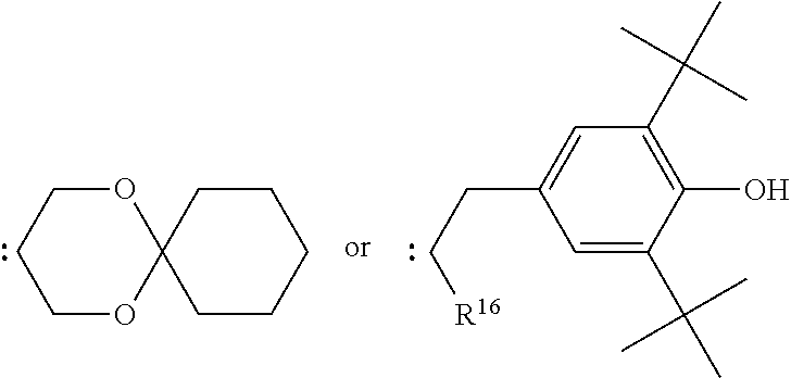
O1CCCOC12CCCCC2.C1(CC[R16])=CC(C(C)(C)C)=C(O)C(C(C)(C)C)=C1
